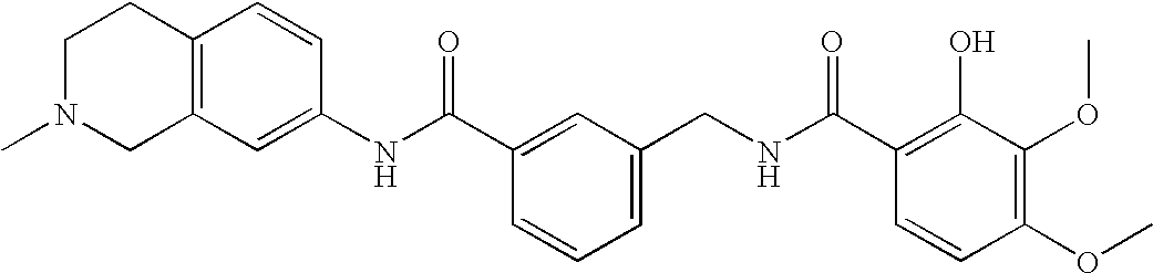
C1(NC(C2=CC(CNC(C3=C(O)C(OC)=C(OC)C=C3)=O)=CC=C2)=O)=CC2=C(C=C1)CCN(C)C2
